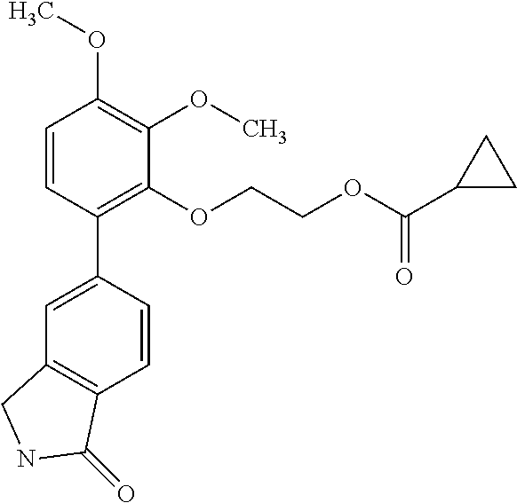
C1=CC(C2=CC3=C(C=C2)C(=O)NC3)=C(OCCOC(C2CC2)=O)C(OC)=C1OC
